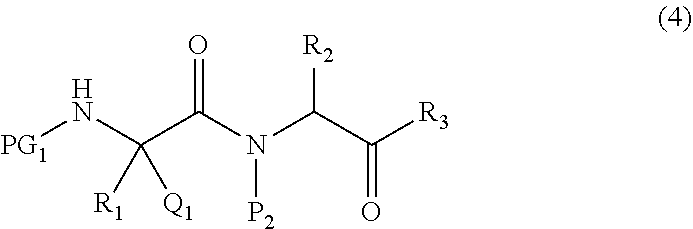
[PG1]NC(C(N(C(C([R3])=O)[R2])[P2])=O)([R1])[Q1]
